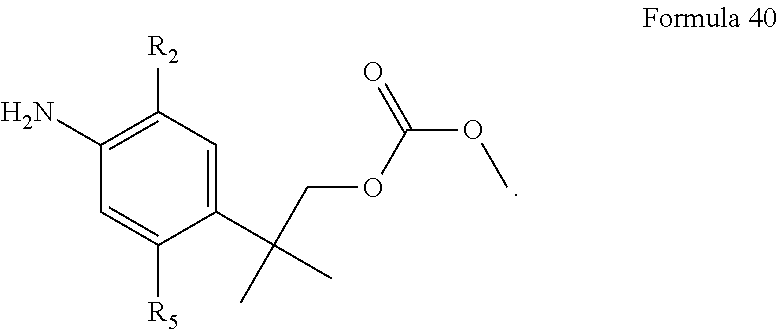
C1(C(C)(C)COC(OC)=O)=CC([R2])=C(N)C=C1[R5]
